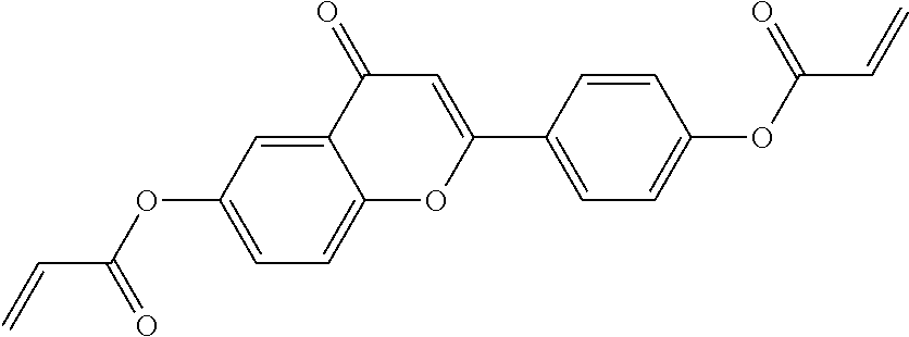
C12=CC=C(OC(C=C)=O)C=C1C(=O)C=C(C1=CC=C(OC(=O)C=C)C=C1)O2
